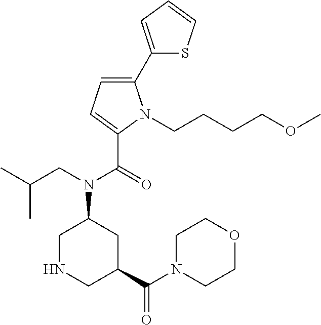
C1(C2=CC=C(C(=O)N(CC(C)C)C3CNCC(C(N4CCOCC4)=O)C3)N2CCCCOC)=CC=CS1
